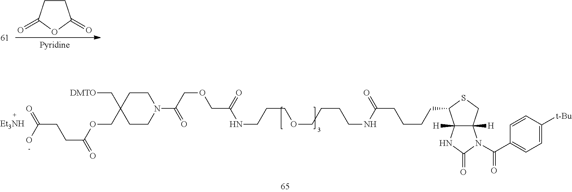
C1CC(=O)OC1=O.C1CC(C[DMTO])(COC(=O)CCC(=O)O)CCN1C(COCC(NCCCOCCCCNC(CCCCC1C2([H])C([H])(CS1)N(C(C1=CC=C([t-Bu])C=C1)=O)C(=O)N2)=O)=O)=O
